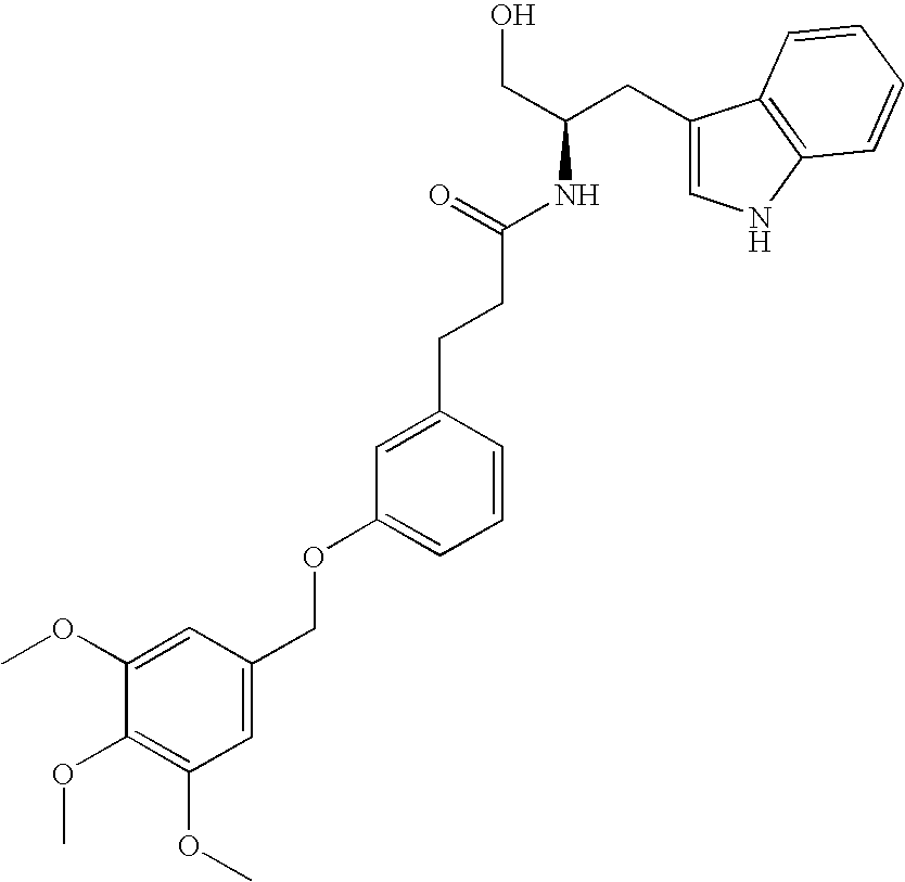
C1(CC(CO)NC(CCC2=CC(OCC3=CC(OC)=C(OC)C(OC)=C3)=CC=C2)=O)=CNC2=C1C=CC=C2
